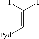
C(=C(I)I)[Pyd]
